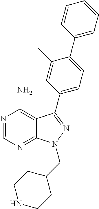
C12=NC=NC(N)=C1C(C1=CC=C(C3=CC=CC=C3)C(C)=C1)=NN2CC1CCNCC1
